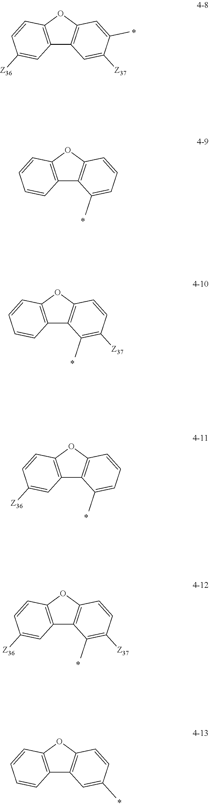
C12=C(OC3=C1C=C([Z37])C(C)=C3)C=CC([Z36])=C2.C12=C(OC3=C1C(C)=CC=C3)C=CC=C2.C12=C(OC3=C1C(C)=C([Z37])C=C3)C=CC=C2.C12=C(OC3=C1C(C)=CC=C3)C=CC([Z36])=C2.C12=C(OC3=C1C(C)=C([Z37])C=C3)C=CC([Z36])=C2.C12=C(OC3=C1C=C(C)C=C3)C=CC=C2
